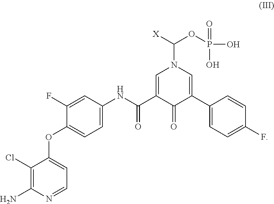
C1=C(NC(=O)C2=CN(C([X])OP(O)(=O)O)C=C(C3=CC=C(F)C=C3)C2=O)C=C(F)C(OC2=CC=NC(N)=C2Cl)=C1
